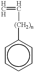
c1ccccc1[(CH2)n]C=[HCH]
